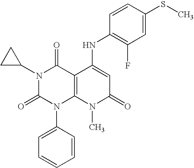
N1(C2CC2)C(=O)N(C2=CC=CC=C2)C2=C(C1=O)C(NC1=C(F)C=C(SC)C=C1)=CC(=O)N2C
